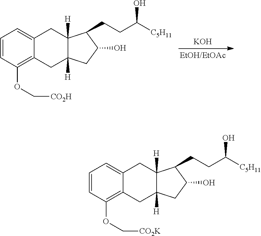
C1=CC(OC[CO2H])=C2C(=C1)CC1([H])C([H])(C2)CC(O)C1CCC(O)[C5H11].[KOH].C1=CC(OC[CO2K])=C2C(=C1)CC1([H])C([H])(C2)CC(O)C1CCC(O)[C5H11]
